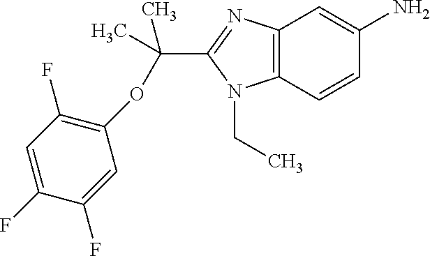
C(C1=NC2=C(N1CC)C=CC(N)=C2)(C)(C)OC1=C(F)C=C(F)C(F)=C1
